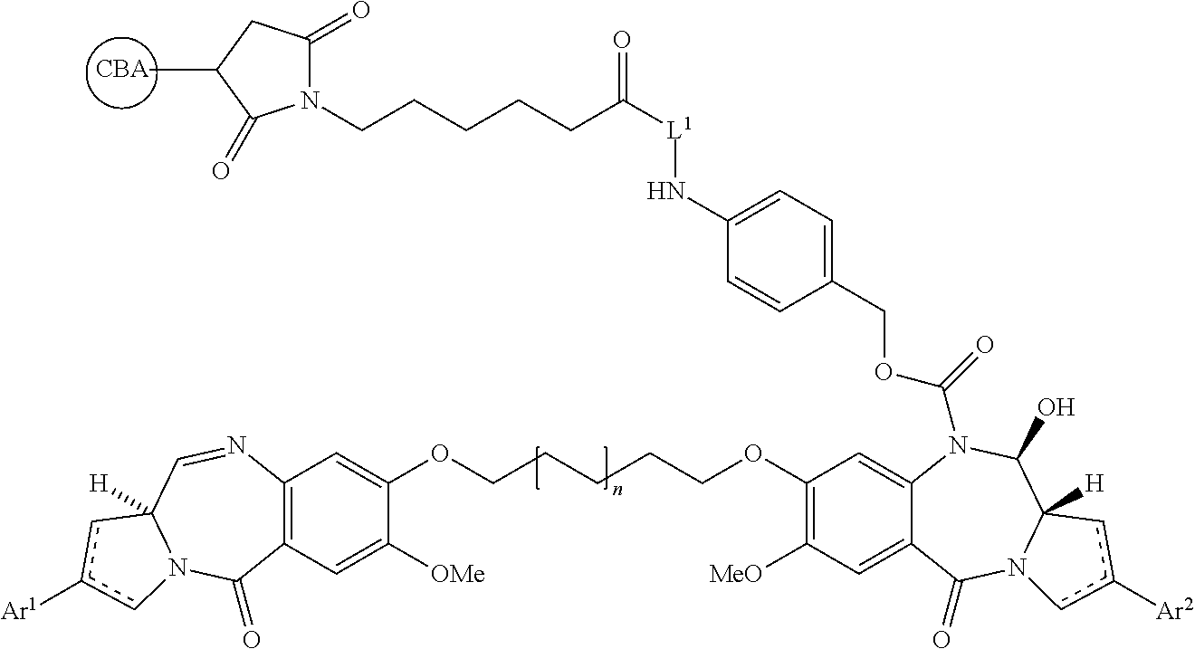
[CBA].CC1C(=O)N(CCCCCC([L1]NC2=CC=C(COC(=O)N3C4=CC(OCCCCCOC5=CC6=C(C=C5[OMe])C(=O)N5C([H])(C=N6)cc([Ar1])c5)=C([MeO])C=C4C(=O)N4C([H])(C3O)cc([Ar2])c4)C=C2)=O)C(=O)C1
